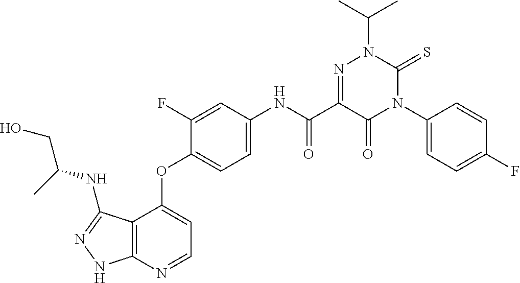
C12=C(N=CC=C1OC1=CC=C(NC(C3=NN(C(C)C)C(=S)N(C4=CC=C(F)C=C4)C3=O)=O)C=C1F)NN=C2NC(CO)C
